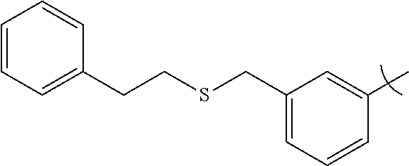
C1(CSCCC2=CC=CC=C2)=CC=CC(C)=C1
